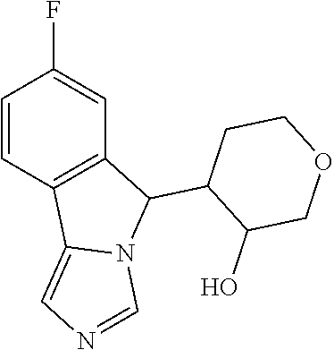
FC1=CC2=C(C=C1)C1=CN=CN1C2C1C(O)COCC1
